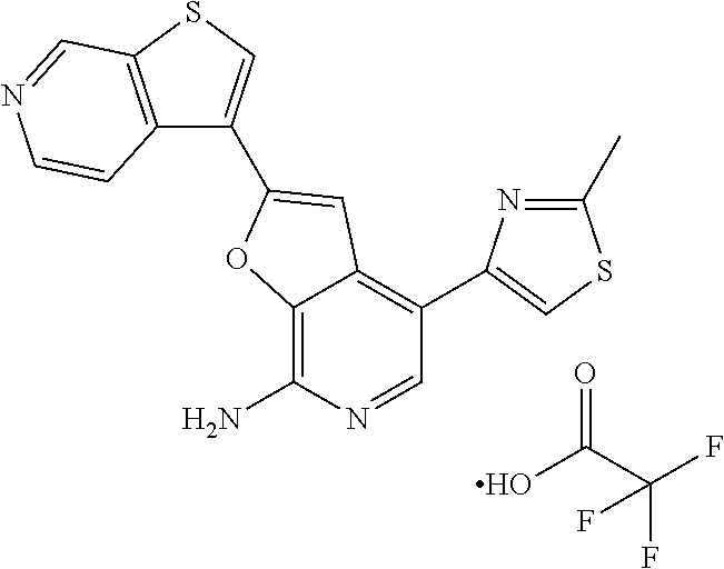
C12=C(N)N=CC(C3=CSC(C)=N3)=C1C=C(C1=CSC3=C1C=CN=C3)O2.OC(C(F)(F)F)=O
